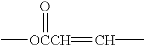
C[OCCH](=CC)=O
